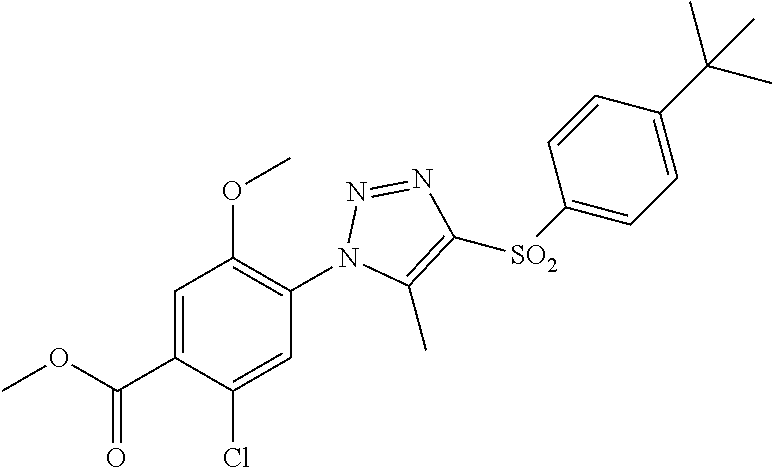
C1=C(C(OC)=O)C(Cl)=CC(N2N=NC([SO2]C3=CC=C(C(C)(C)C)C=C3)=C2C)=C1OC
